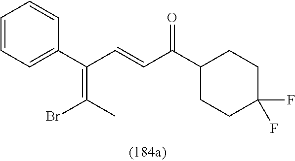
C1=CC=C(C(=C(Br)C)C=CC(C2CCC(F)(F)CC2)=O)C=C1
